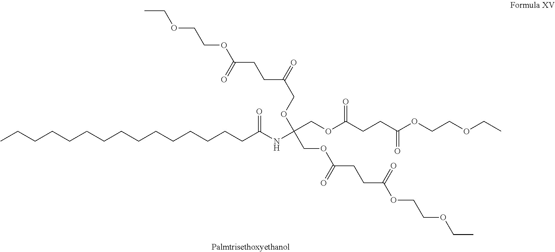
CCCCCCCCCCCCCCCC(NC(OCC(CCC(OCCOCC)=O)=O)(COC(=O)CCC(OCCOCC)=O)COC(CCC(OCCOCC)=O)=O)=O
